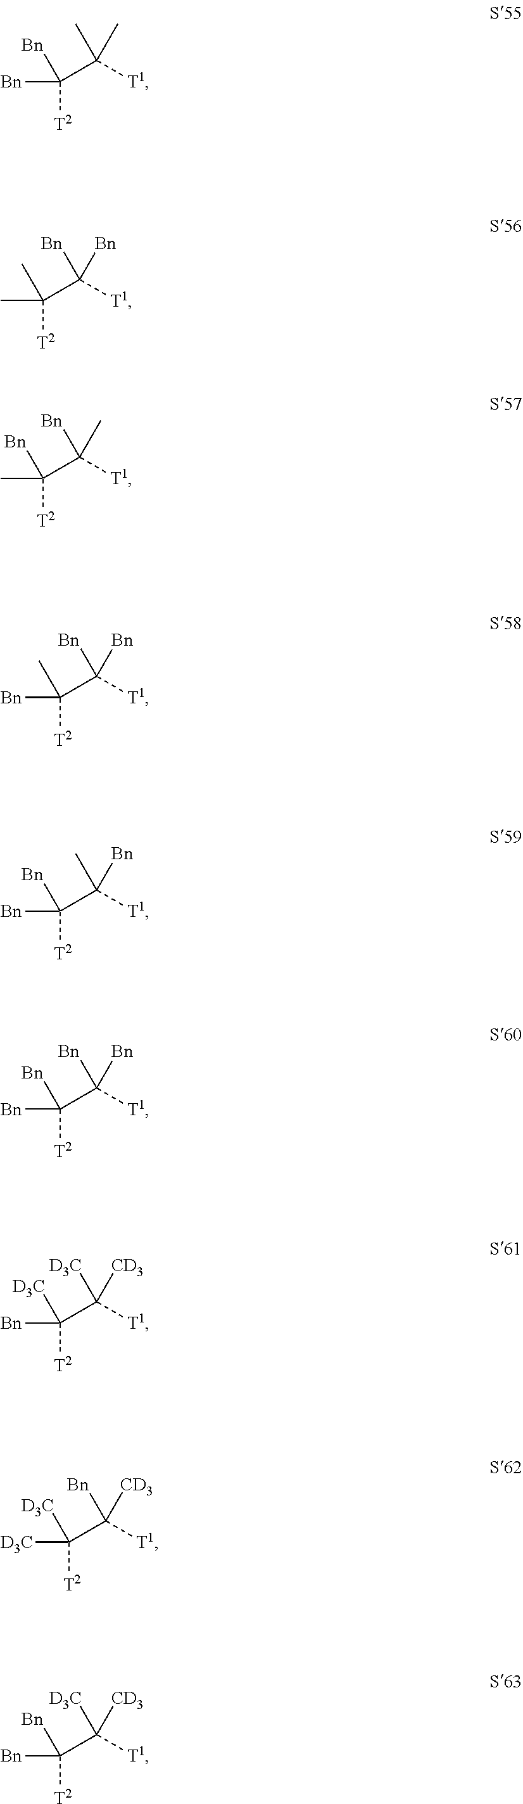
C([T2])(C([T1])(C)C)([Bn])[Bn].C([T2])(C([T1])([Bn])[Bn])(C)C.C([T2])(C([T1])([Bn])C)(C)[Bn].C([T2])(C([T1])([Bn])[Bn])([Bn])C.C([T2])(C([T1])(C)[Bn])([Bn])[Bn].C([T2])(C([T1])([Bn])[Bn])([Bn])[Bn].[T2]C(C([T1])([D3C])[CD3])([Bn])[D3C].C([T2])(C([T1])([Bn])[CD3])([D3C])[D3C].C([T2])(C([T1])([D3C])[CD3])([Bn])[Bn]
